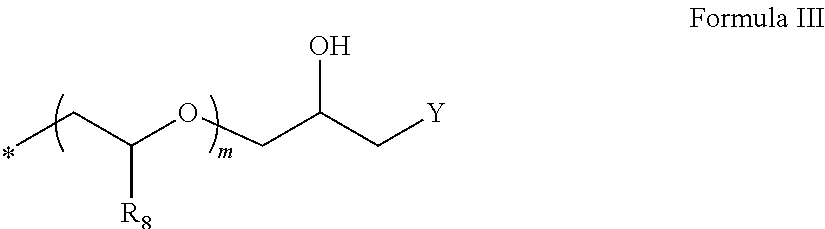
CCC(OCC(C[Y])O)[R8]
